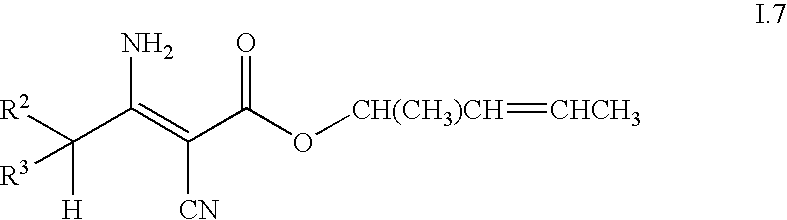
[R2]C(C(=C(C(O[CH(CH3)CH]=[CHCH3])=O)[CN])N)([H])[R3]
